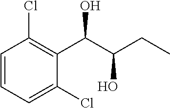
C1=CC=C(Cl)C(C(C(O)CC)O)=C1Cl
